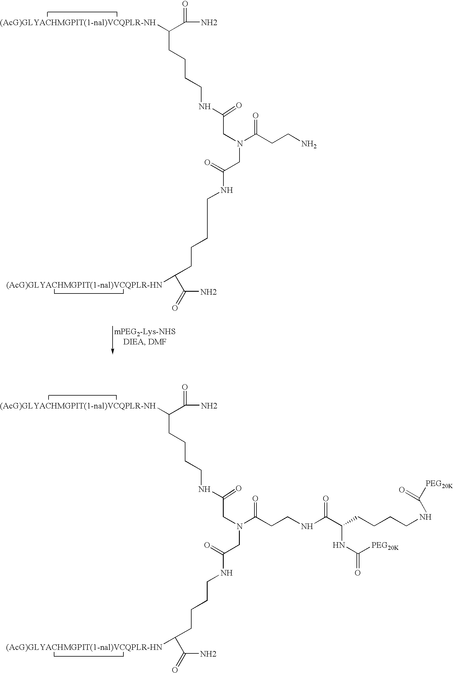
C(N)(C([(AcG)GLYACHMGPIT(1-nal)VCQPLR-NH])CCCCNC(CN(CC(=O)NCCCCC(C(N)=O)[(AcG)GLYACHMGPIT(1-nal)VCQPLR-HN])C(CCNC(C(NC([PEG20K])=O)CCCCNC([PEG20K])=O)=O)=O)=O)=O.C(N)(C([(AcG)GLYACHMGPIT(1-nal)VCQPLR-NH])CCCCNC(CN(CC(=O)NCCCCC(C(N)=O)[(AcG)GLYACHMGPIT(1-nal)VCQPLR-HN])C(CCN)=O)=O)=O
